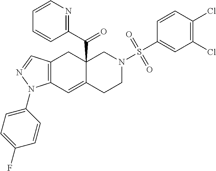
C12=C(C=C3C(C(C4=NC=CC=C4)=O)(C1)CN(S(C1=CC(Cl)=C(Cl)C=C1)(=O)=O)CC3)N(C1=CC=C(F)C=C1)N=C2
